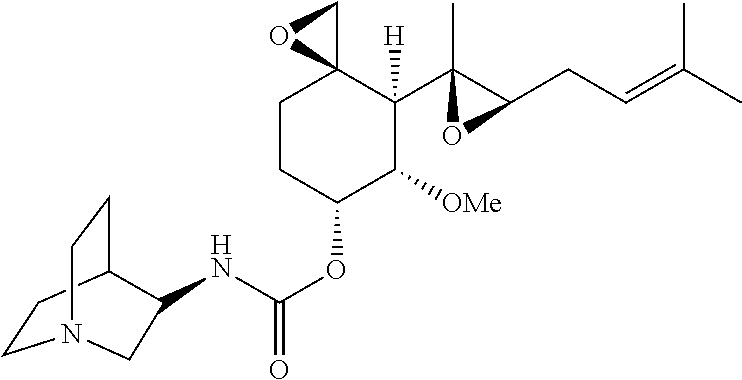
C1CC(OC(NC2C3CCN(CC3)C2)=O)C([OMe])C(C2(C)C(CC=C(C)C)O2)([H])C12CO2
